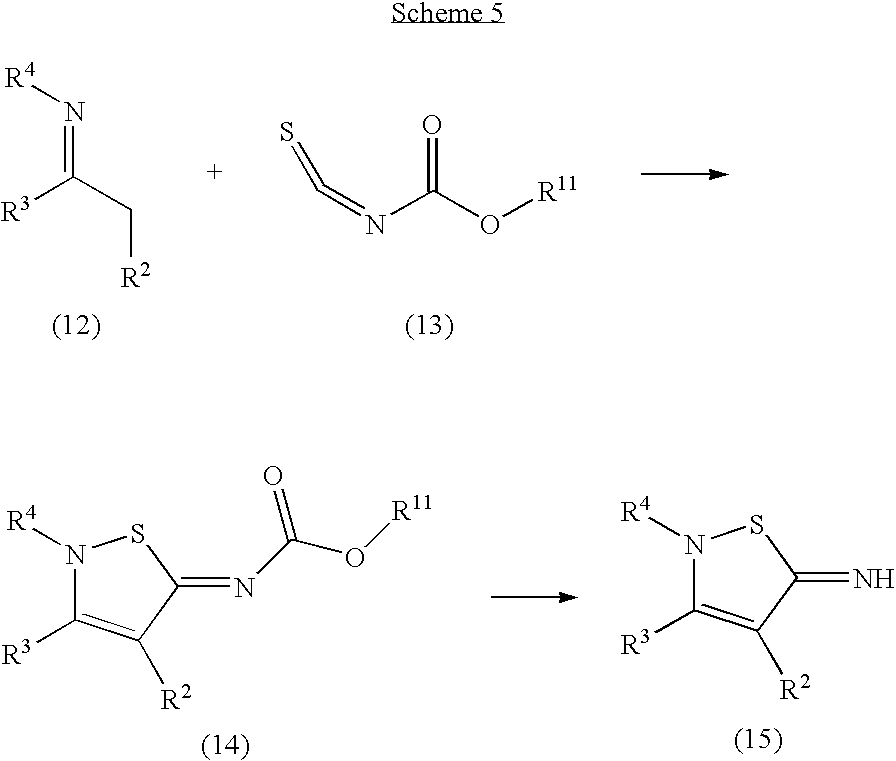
N(=C(C[R2])[R3])[R4].S=C=NC(O[R11])=O.N1([R4])C([R3])=C([R2])C(=NC(O[R11])=O)S1.N1([R4])C([R3])=C([R2])C(=N)S1
